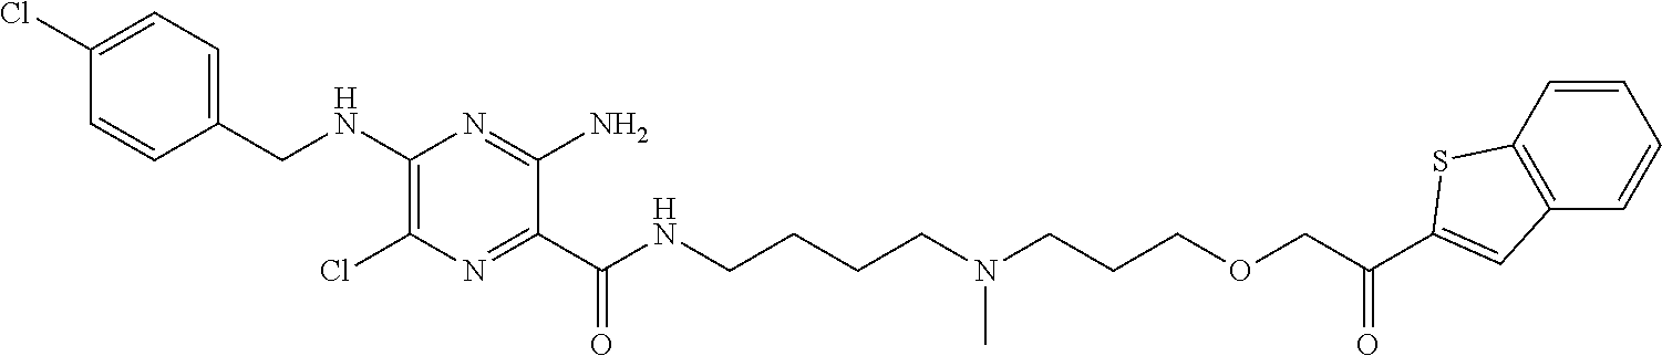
C1=C(Cl)C=CC(CNC2=C(Cl)N=C(C(NCCCCN(CCCOCC(C3=CC4=C(S3)C=CC=C4)=O)C)=O)C(N)=N2)=C1
